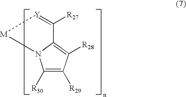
C1([R30])=C([R29])C([R28])=C2N1[M][Y]=C2[R27]
